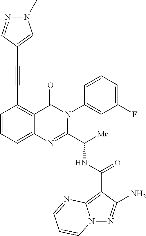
N(C(C1=NC2=CC=CC(C#CC3=CN(C)N=C3)=C2C(=O)N1C1=CC(F)=CC=C1)[Me])C(C1=C2N(N=C1N)C=CC=N2)=O
